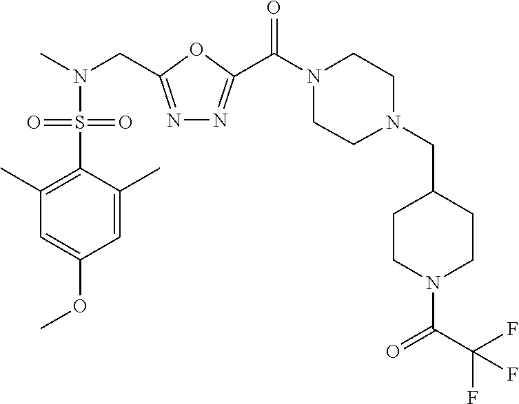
C1N(CC2CCN(C(C(F)(F)F)=O)CC2)CCN(C(=O)C2=NN=C(CN(C)S(C3=C(C)C=C(OC)C=C3C)(=O)=O)O2)C1
